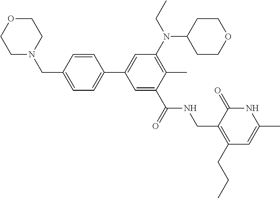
C(C1=CC(C2=CC=C(CN3CCOCC3)C=C2)=CC(N(C2CCOCC2)CC)=C1C)(=O)NCC1=C(CCC)C=C(C)NC1=O
